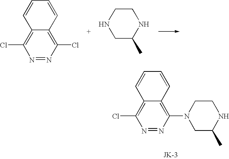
N1=NC(Cl)=C2C(=C1Cl)C=CC=C2.C1C(C)NCCN1.N1=NC(N2CC(C)NCC2)=C2C(=C1Cl)C=CC=C2
